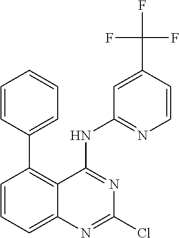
C1(C2=C3C(=CC=C2)N=C(Cl)N=C3NC2=NC=CC(C(F)(F)F)=C2)=CC=CC=C1
